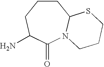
C1CCC(N)C(=O)N2C1SCCC2
